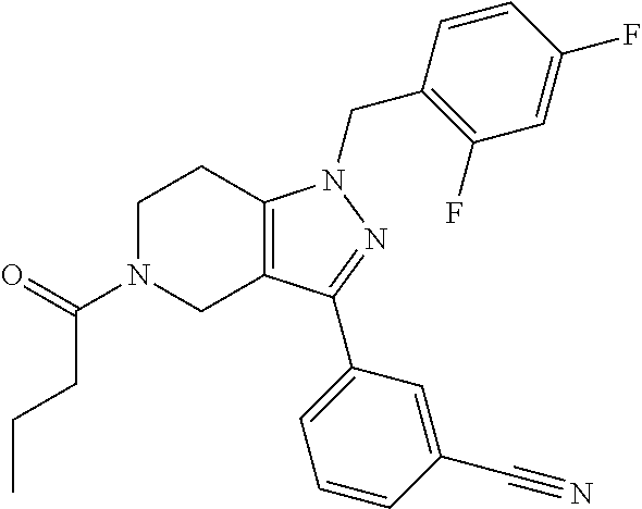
C1N(C(=O)CCC)CC2=C(C1)N(CC1=C(F)C=C(F)C=C1)N=C2C1=CC=CC(C#N)=C1
